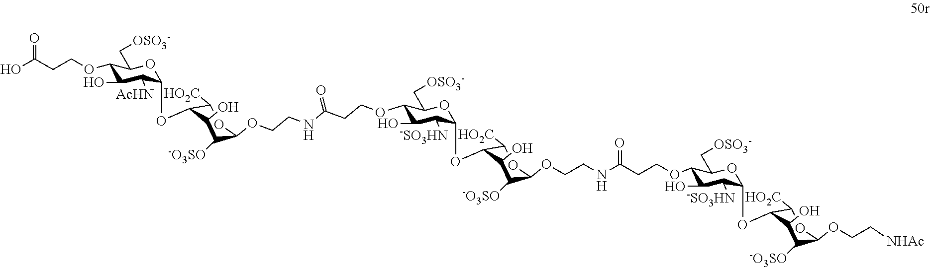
OC(CCOC1C(O)C([AcHN])C(OC2C([HO2C])OC(OCCNC(CCOC3C(O)C([-SO3HN])C(OC4C([HO2C])OC(OCCNC(CCOC5C(O)C([-SO3HN])C(OC6C([HO2C])OC(OCC[NHAc])C([-O3SO])C6O)OC5C[OSO3-])=O)C([-O3SO])C4O)OC3C[OSO3-])=O)C([-O3SO])C2O)OC1C[OSO3-])=O
